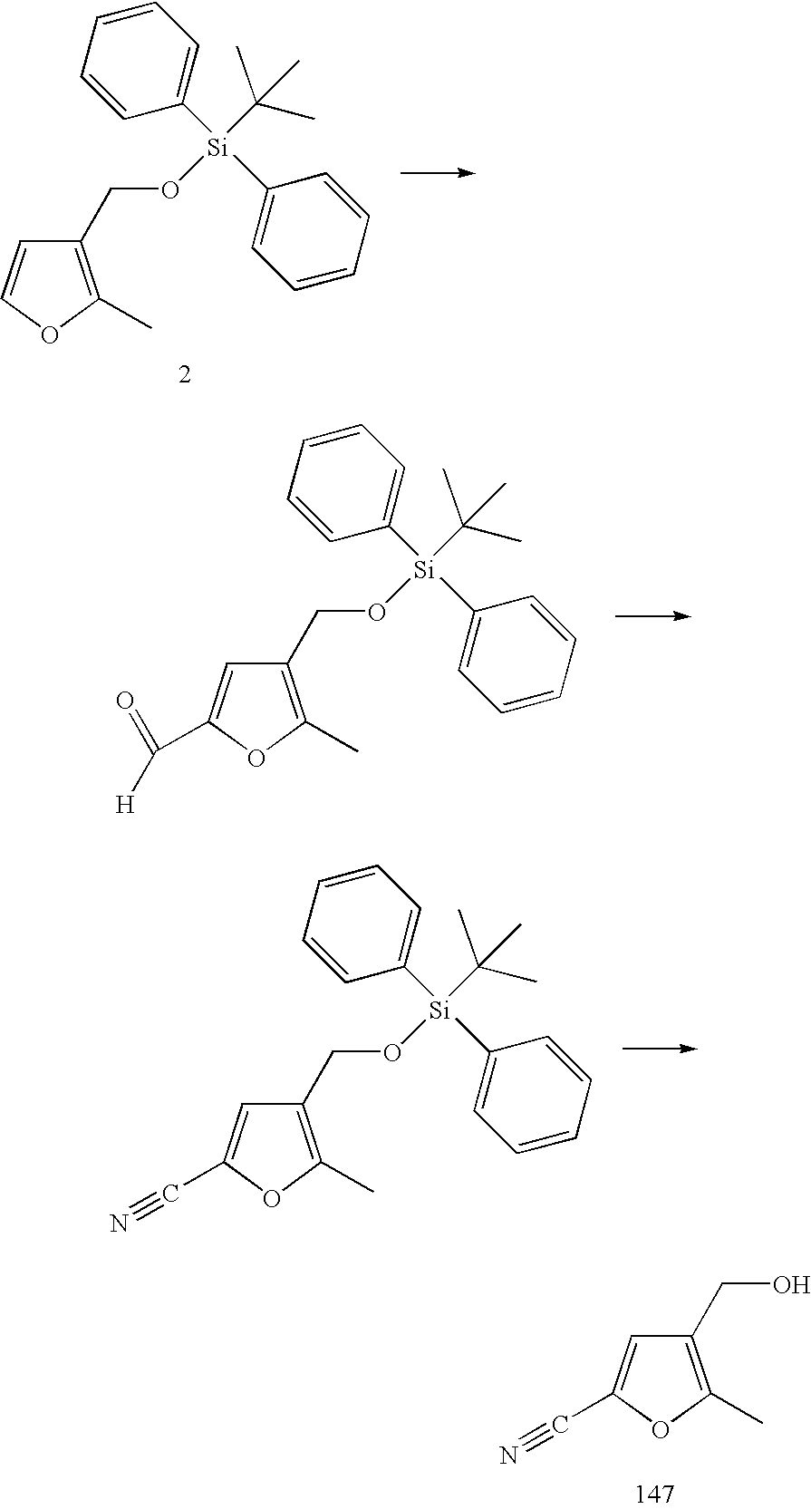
OCC1=C(C)OC(C#N)=C1.C1=CC=CC([Si](C2=CC=CC=C2)(OCC2=C(C)OC=C2)C(C)(C)C)=C1.C1=CC=CC([Si](C2=CC=CC=C2)(OCC2=C(C)OC(C#N)=C2)C(C)(C)C)=C1.C1=CC=CC([Si](C2=CC=CC=C2)(OCC2=C(C)OC(C(=O)[H])=C2)C(C)(C)C)=C1
